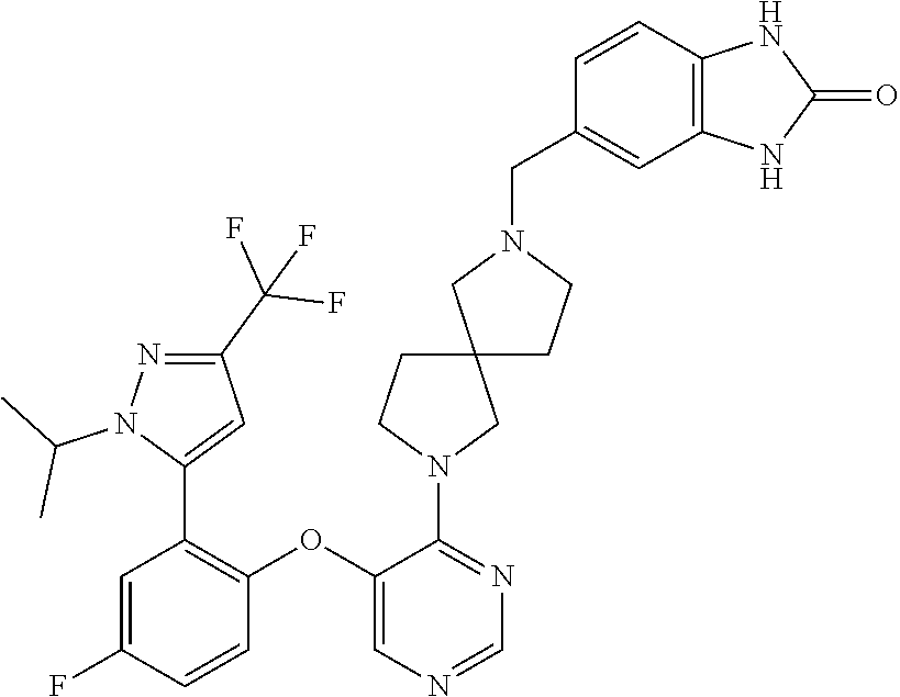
C1=C(F)C=CC(OC2=CN=CN=C2N2CC3(CC2)CCN(CC2=CC4=C(C=C2)NC(=O)N4)C3)=C1C1=CC(C(F)(F)F)=NN1C(C)C
